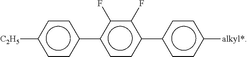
c1cc(-c2ccc(-c3ccc([alkyl*])cc3)c(F)c2F)ccc1[C2H5]
